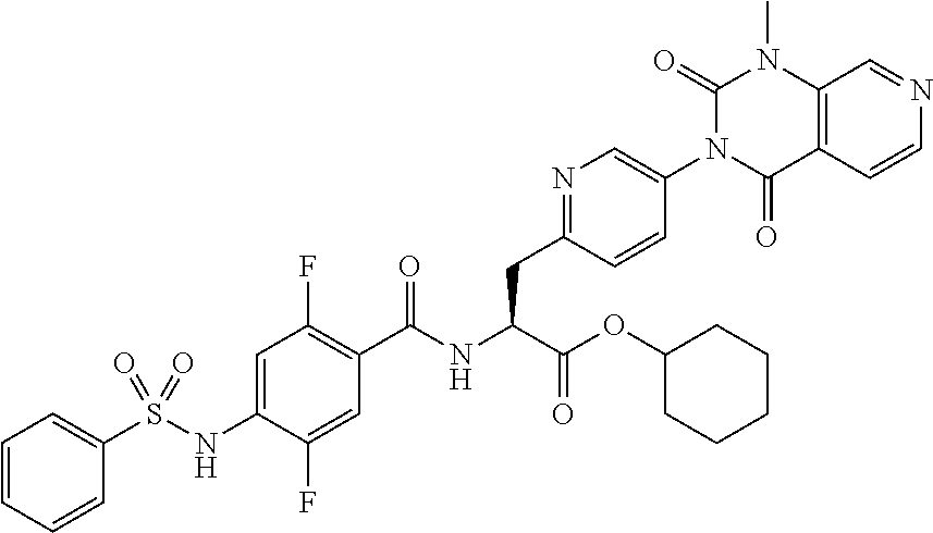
C1=CC=CC=C1S(NC1=CC(F)=C(C(NC(C(=O)OC2CCCCC2)CC2=NC=C(N3C(=O)C4=C(N(C)C3=O)C=NC=C4)C=C2)=O)C=C1F)(=O)=O
